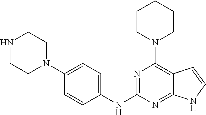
C1(NC2=NC(N3CCCCC3)=C3C(=N2)NC=C3)=CC=C(N2CCNCC2)C=C1
